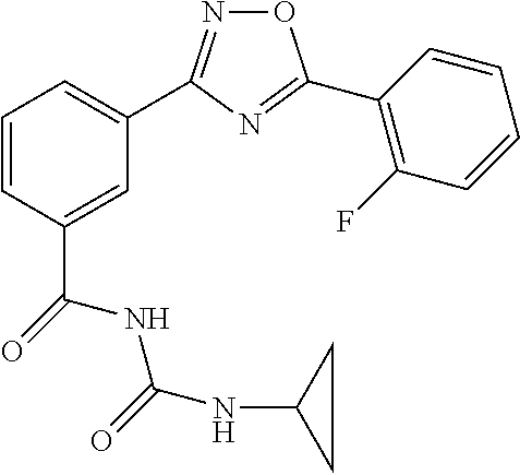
C1=C(C(NC(NC2CC2)=O)=O)C=CC=C1C1=NOC(C2=C(F)C=CC=C2)=N1
